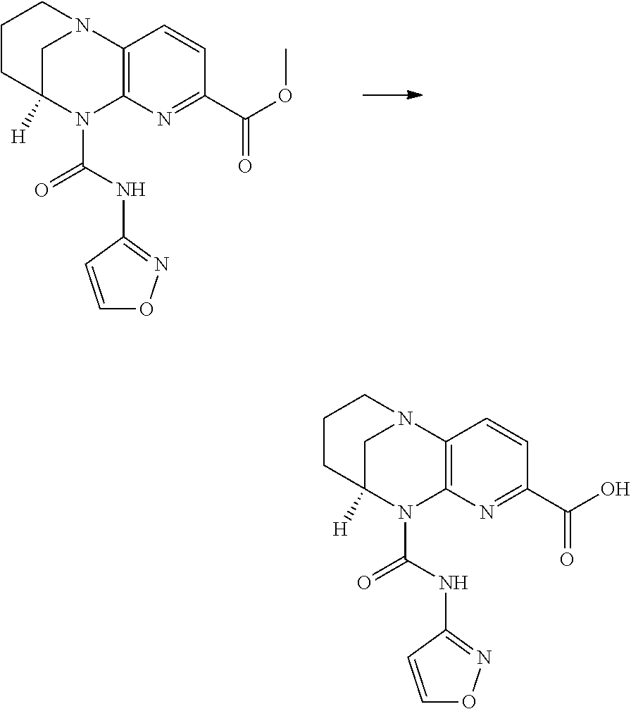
C12=C(N=C(C(OC)=O)C=C1)N(C(NC1=NOC=C1)=O)C1([H])CN2CCC1.C12=C(N=C(C(O)=O)C=C1)N(C(NC1=NOC=C1)=O)C1([H])CN2CCC1
